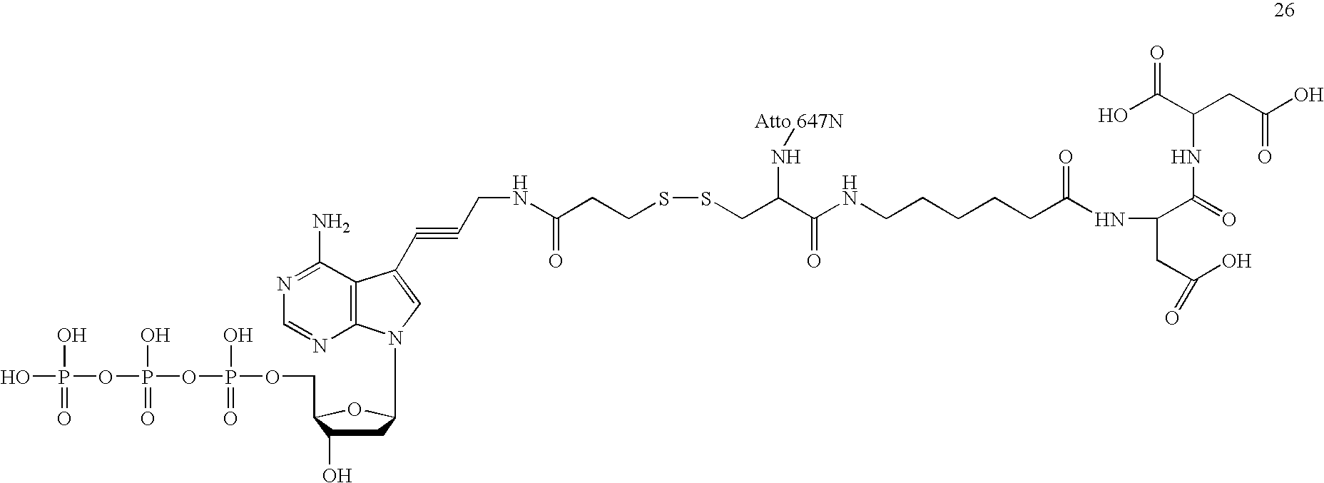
[Atto 647N]NC(CSSCCC(NCC#CC1=CN(C2CC(O)C(COP(OP(OP(O)(=O)O)(=O)O)(O)=O)O2)C2=C1C(N)=NC=N2)=O)C(NCCCCCC(NC(CC(=O)O)C(NC(CC(O)=O)C(O)=O)=O)=O)=O
